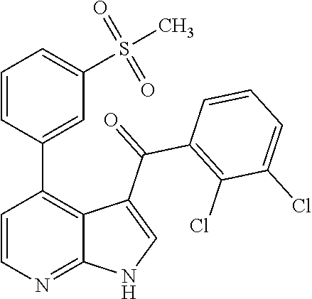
C1=CN=C2C(=C1C1=CC(S(=O)(=O)C)=CC=C1)C(C(=O)C1=C(Cl)C(Cl)=CC=C1)=CN2
